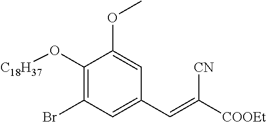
C1(O[C18H37])=C(Br)C=C(C=C([COOEt])[CN])C=C1OC
